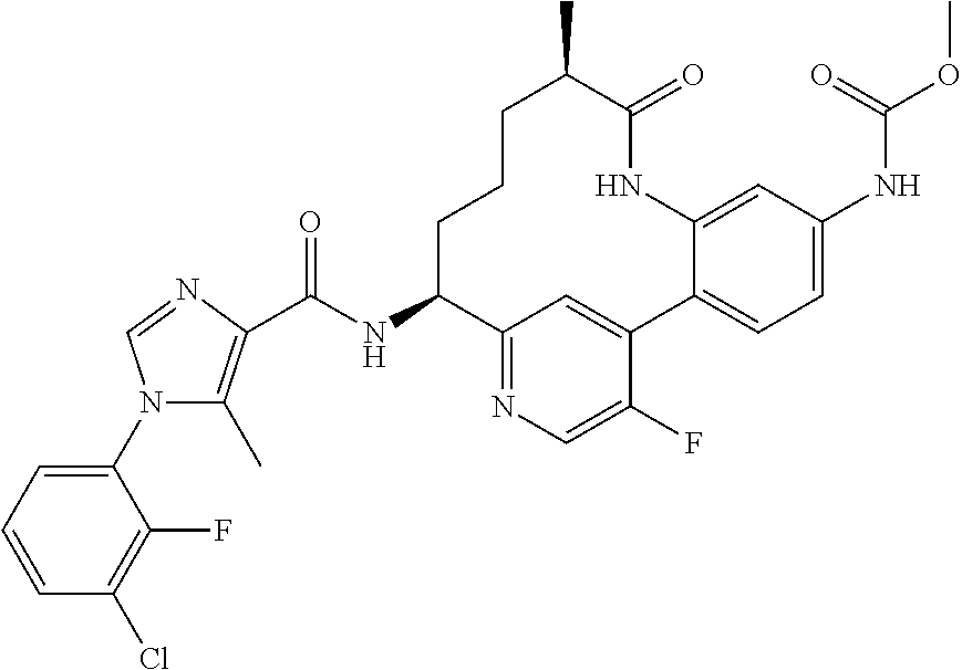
C(NC1CCCC(C)C(=O)NC2=CC(NC(OC)=O)=CC=C2C2=CC1=NC=C2F)(=O)C1=C(C)N(C2=CC=CC(Cl)=C2F)C=N1
